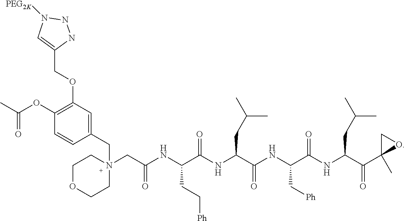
C1OCCN(CC(NC(C(NC(C(NC(C(NC(C(C2(C)OC2)=O)CC(C)C)=O)C[Ph])=O)CC(C)C)=O)CC[Ph])=O)(CC2=CC(OCC3=CN([PEG2K])NN3)=C(OC(C)=O)C=C2)C1
